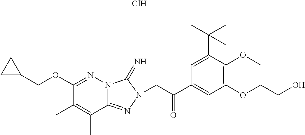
N12C(=NN(CC(C3=CC(OCCO)=C(OC)C(C(C)(C)C)=C3)=O)C1=N)C(C)=C(C)C(OCC1CC1)=N2.Cl
